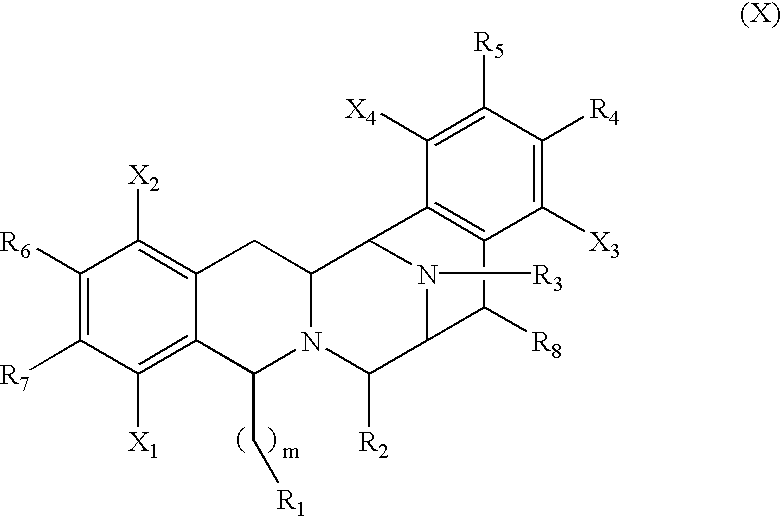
C1([R6])=C([R7])C([X1])=C2C(=C1[X2])CC1N(C2C[R1])C([R2])C2N([R3])C1C1=C(C2[R8])C([X3])=C([R4])C([R5])=C1[X4]
